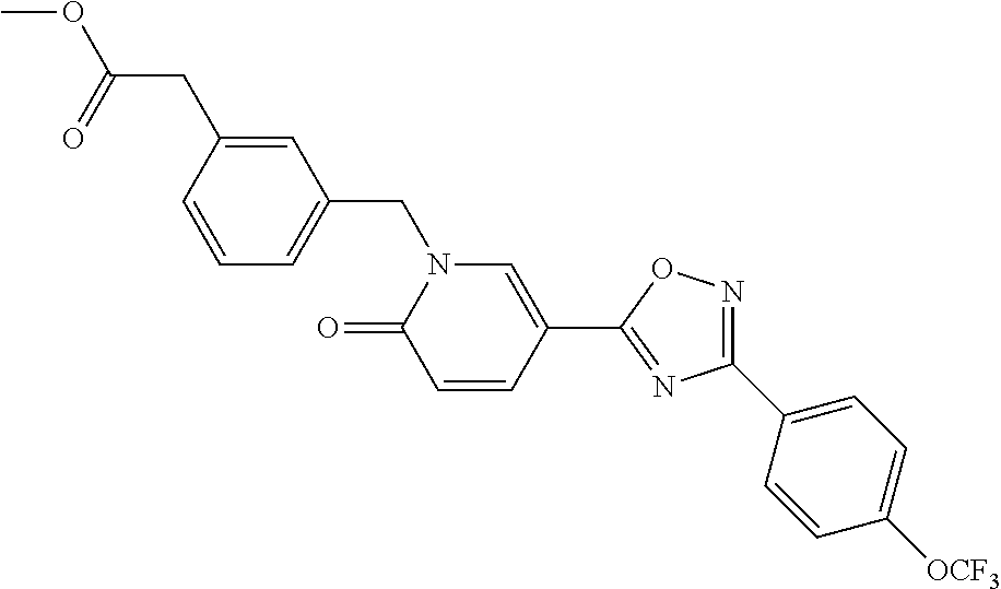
C1=CC(CC(OC)=O)=CC(CN2C(=O)C=CC(C3=NC(C4=CC=C([OCF3])C=C4)=NO3)=C2)=C1
